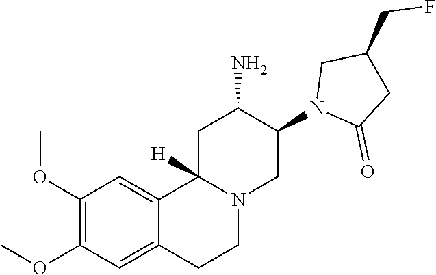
C1(OC)=C(OC)C=C2C(=C1)C1([H])N(CC2)CC(N2C(=O)CC(CF)C2)C(N)C1
